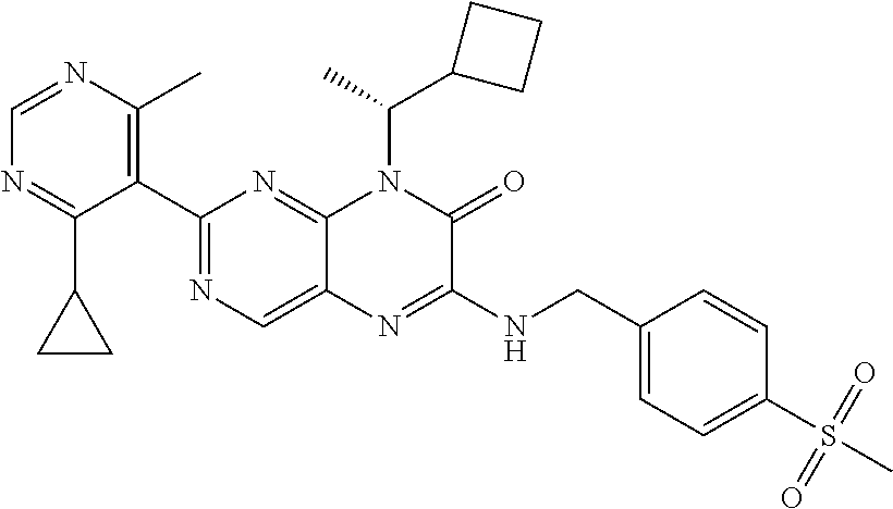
C1=NC(C)=C(C2=NC=C3C(=N2)N(C(C2CCC2)C)C(=O)C(NCC2=CC=C(S(C)(=O)=O)C=C2)=N3)C(C2CC2)=N1
